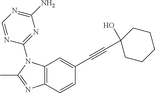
C12=C(C=CC(C#CC3(O)CCCCC3)=C1)N=C(C)N2C1=NC(N)=NC=N1
